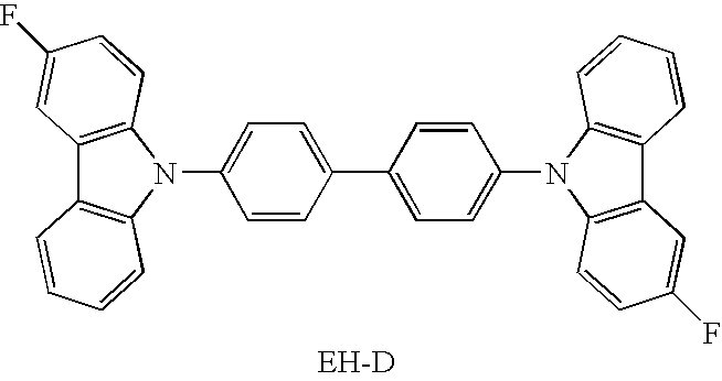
C1=CC(C2=CC=C(N3C4=C(C5=C3C=CC=C5)C=C(F)C=C4)C=C2)=CC=C1N1C2=C(C3=C1C=CC=C3)C=C(F)C=C2
